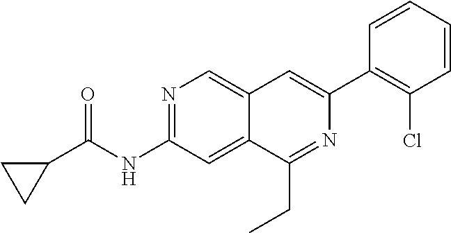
N1=C(NC(C2CC2)=O)C=C2C(=C1)C=C(C1=C(Cl)C=CC=C1)N=C2CC
